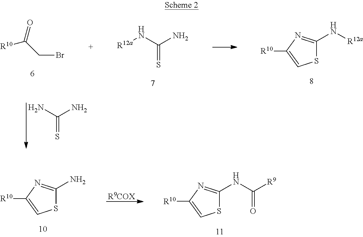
[R10]C(CBr)=O.[R12a]NC(N)=S.S1C(N[R12a])=NC([R10])=C1.NC(=S)N.S1C(N)=NC([R10])=C1.[R9COX].S1C(NC(=O)[R9])=NC([R10])=C1
